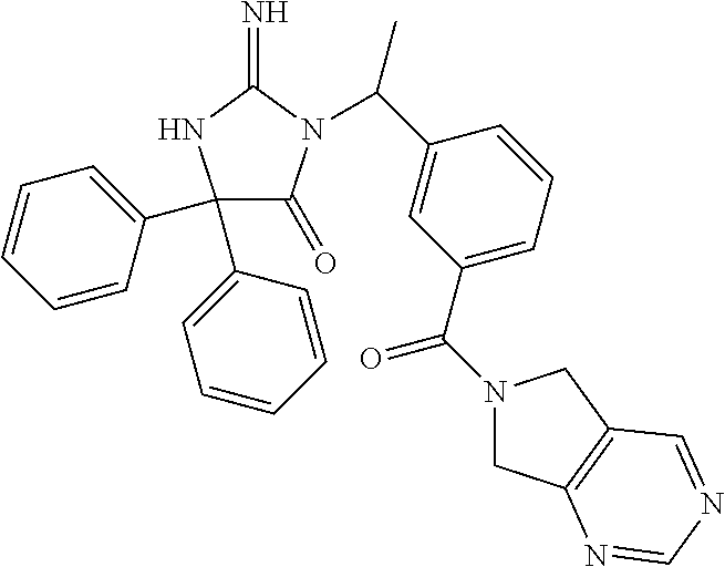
C1(C2=CC=CC=C2)(C2=CC=CC=C2)C(=O)N(C(C2=CC(C(N3CC4=C(C3)C=NC=N4)=O)=CC=C2)C)C(=N)N1
